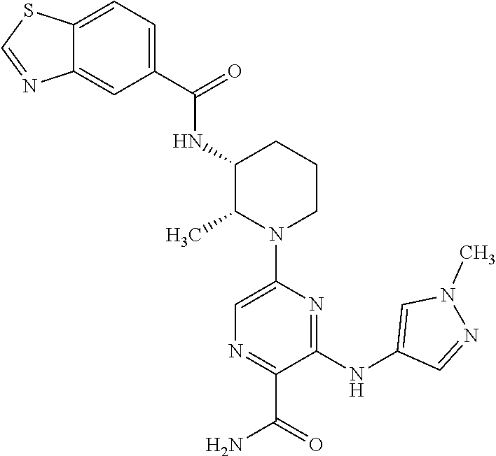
C1=C2C(=CC(C(=O)NC3C(C)N(C4=CN=C(C(=O)N)C(NC5=CN(C)N=C5)=N4)CCC3)=C1)N=CS2
